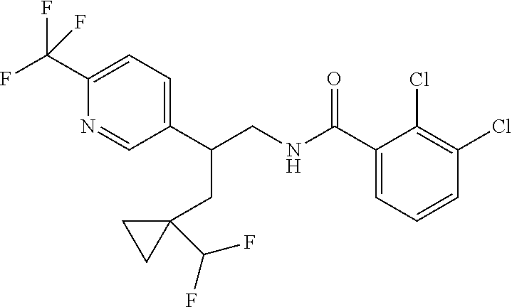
C1(C(F)(F)F)=CC=C(C(CNC(C2=CC=CC(Cl)=C2Cl)=O)CC2(C(F)F)CC2)C=N1
